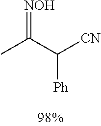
CC(C([CN])[Ph])=[NOH]
